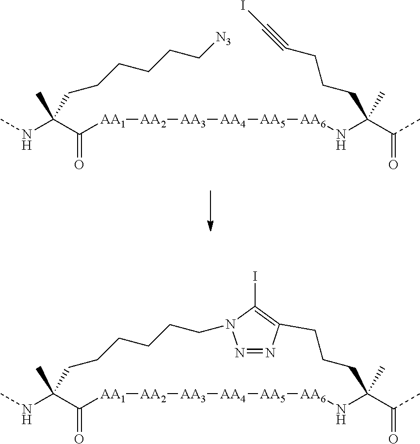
CNC(C([AA1][AA2][AA3][AA4][AA5][AA6]NC(C(=O)C)(CCCC#CI)C)=O)(C)CCCCCC[N3].CNC1(C)C(=O)[AA1][AA2][AA3][AA4][AA5][AA6]NC(C(=O)C)(C)CCCC2=C(I)N(CCCCCC1)N=N2
